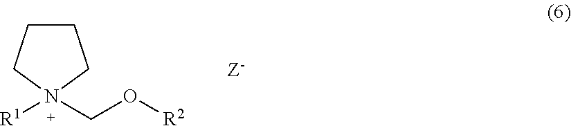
C1CCN([R1])(CO[R2])C1.[Z-]
